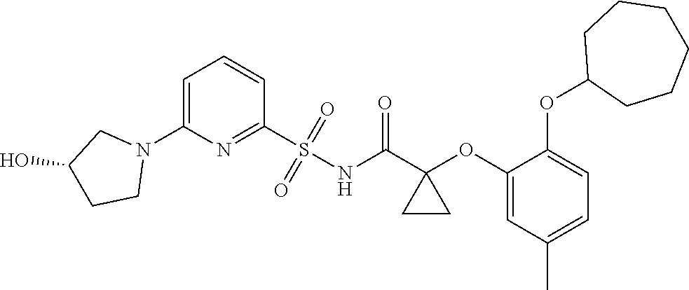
C1=C(N2CC(O)CC2)N=C(S(NC(C2(OC3=CC(C)=CC=C3OC3CCCCCC3)CC2)=O)(=O)=O)C=C1
